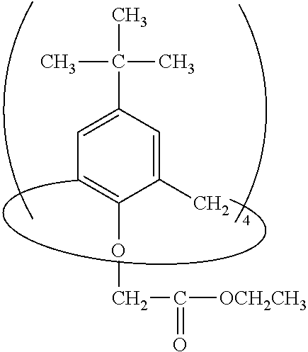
C1(C)=CC(C(C)(C)C)=CC=C1OCC([OCH2CH3])=O
